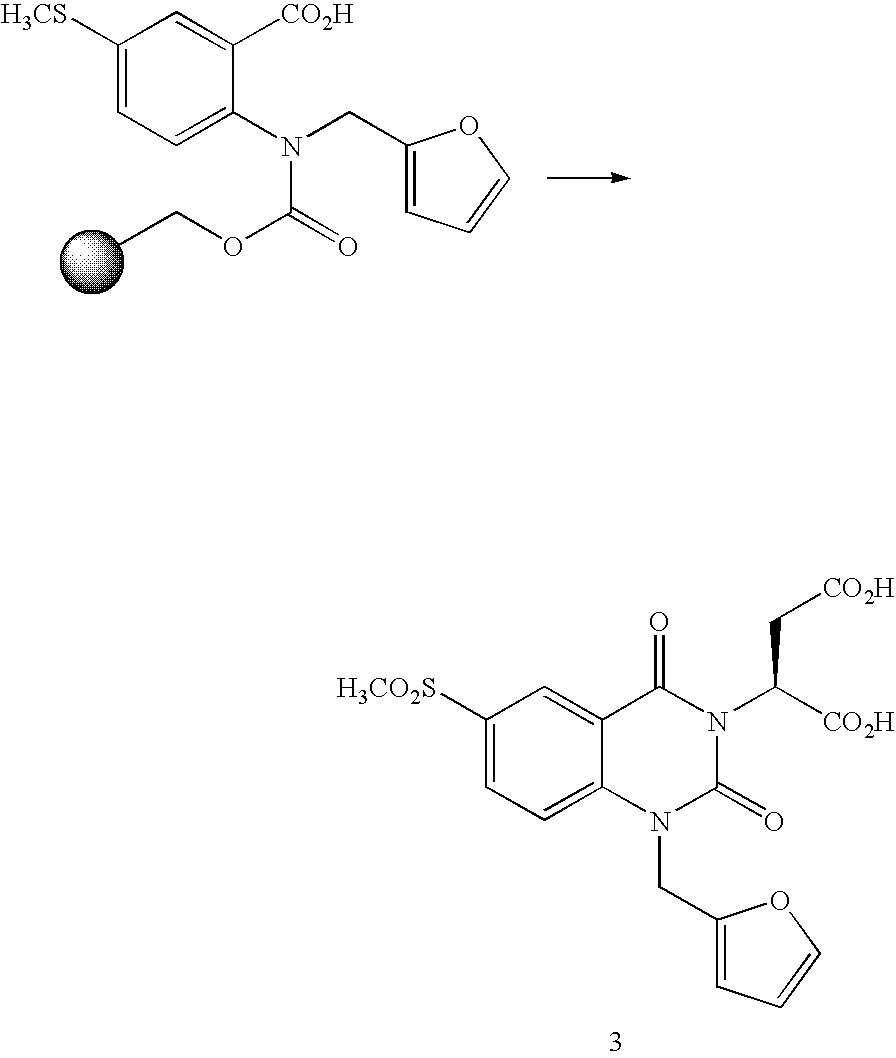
C1([H3CS])=CC=C(N(C(=O)OCC)CC2=CC=CO2)C([CO2H])=C1.C1([H3CO2S])=CC=C2C(=C1)C(=O)N(C([CO2H])C[CO2H])C(=O)N2CC1=CC=CO1
